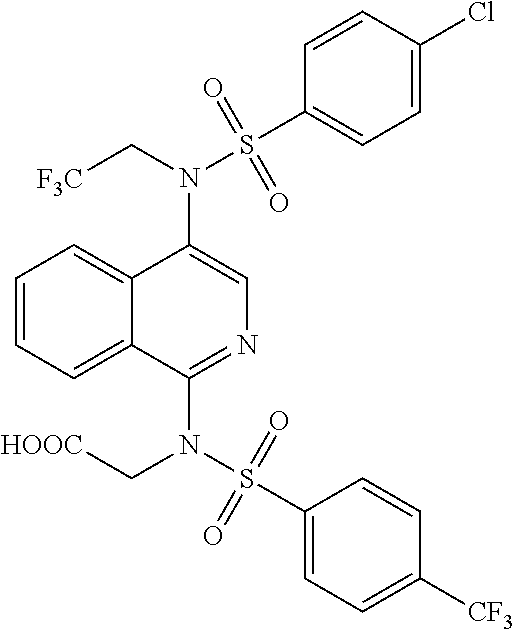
N(C1=CN=C(N(S(C2=CC=C([CF3])C=C2)(=O)=O)C[HOOC])C2=CC=CC=C12)(C[F3C])S(C1=CC=C(Cl)C=C1)(=O)=O
